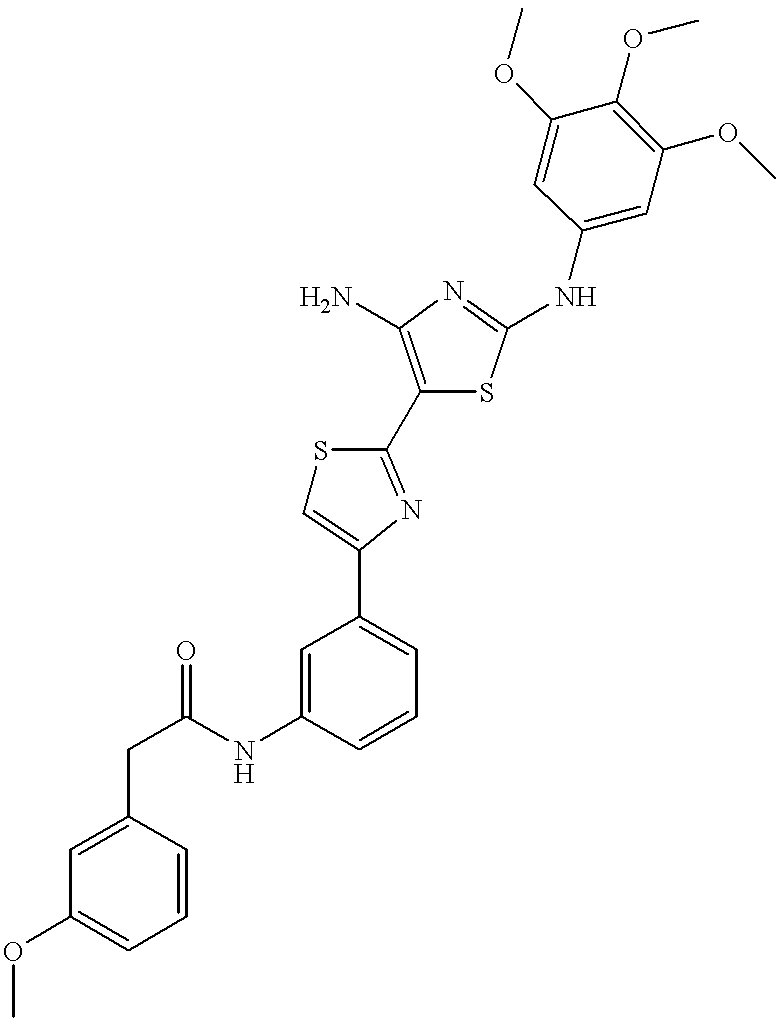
C(NC1=CC(C2=CSC(C3=C(N)N=C(NC4=CC(OC)=C(OC)C(OC)=C4)S3)=N2)=CC=C1)(=O)CC1=CC(OC)=CC=C1
